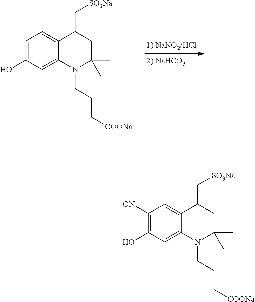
C1=C(O)C=C2C(=C1)C(C[SO3Na])CC(C)(C)N2CCC[COONa].C1([ON])=C(O)C=C2C(=C1)C(C[SO3Na])CC(C)(C)N2CCC[COONa]
